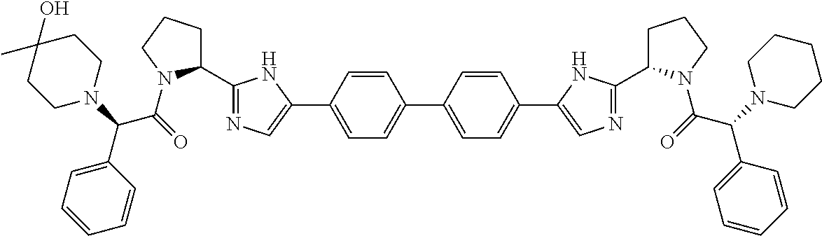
C1(C2=NC=C(C3=CC=C(C4=CC=C(C5=CN=C(C6CCCN6C(=O)C(N6CCCCC6)C6=CC=CC=C6)N5)C=C4)C=C3)N2)CCCN1C(=O)C(N1CCC(C)(O)CC1)C1=CC=CC=C1
